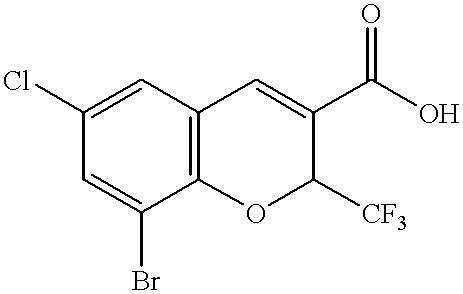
C1=C(Br)C2=C(C=C1Cl)C=C(C(O)=O)C([CF3])O2
